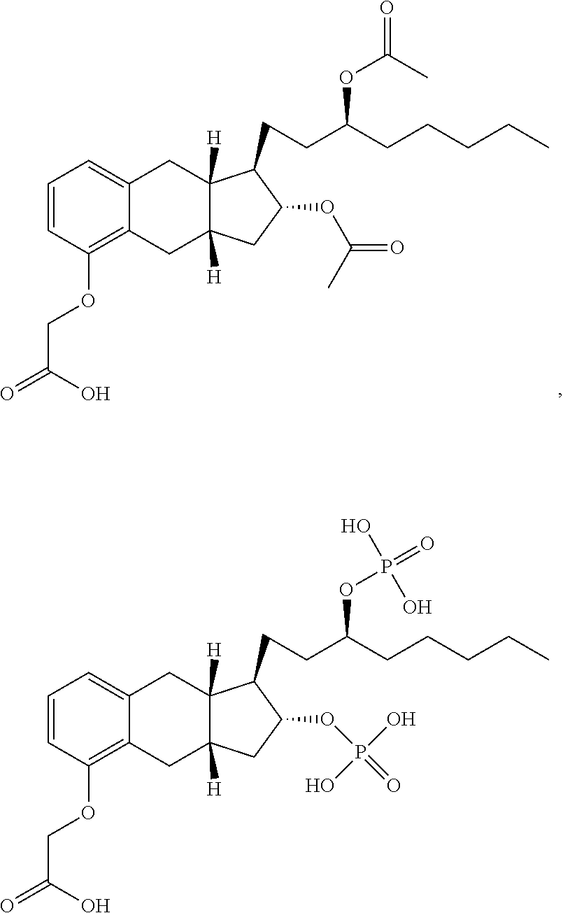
C(C(O)=O)OC1=C2C(=CC=C1)CC1([H])C(CCC(OC(=O)C)CCCCC)C(OC(C)=O)CC1([H])C2.C(C(O)=O)OC1=C2C(=CC=C1)CC1([H])C(CCC(OP(=O)(O)O)CCCCC)C(OP(=O)(O)O)CC1([H])C2
